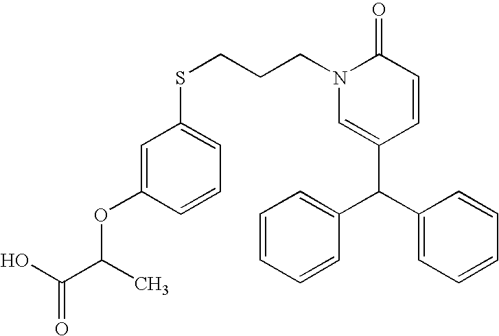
C1(C(C2=CC=CC=C2)C2=CC=CC=C2)=CN(CCCSC2=CC=CC(OC(C(O)=O)C)=C2)C(=O)C=C1
